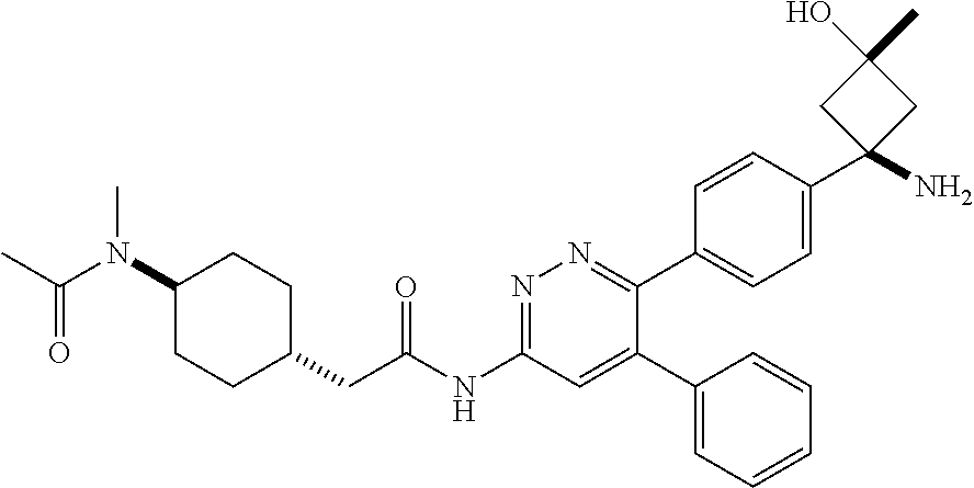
C1(N(C(C)=O)C)CCC(CC(NC2=NN=C(C3=CC=C(C4(N)CC(C)(O)C4)C=C3)C(C3=CC=CC=C3)=C2)=O)CC1
